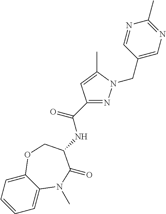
C1=C2C(=CC=C1)OCC(NC(C1=NN(CC3=CN=C(C)N=C3)C(C)=C1)=O)C(=O)N2C
